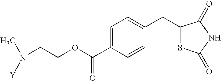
C1=CC(CC2SC(=O)NC2=O)=CC=C1C(OCCN(C)[Y])=O
